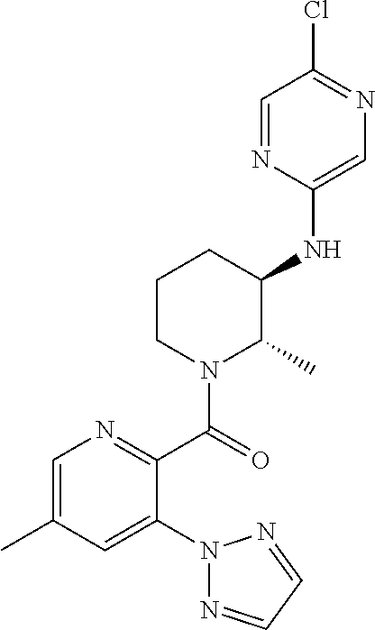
C1CN(C(=O)C2=NC=C(C)C=C2N2N=CC=N2)C(C)C(NC2=CN=C(Cl)C=N2)C1
